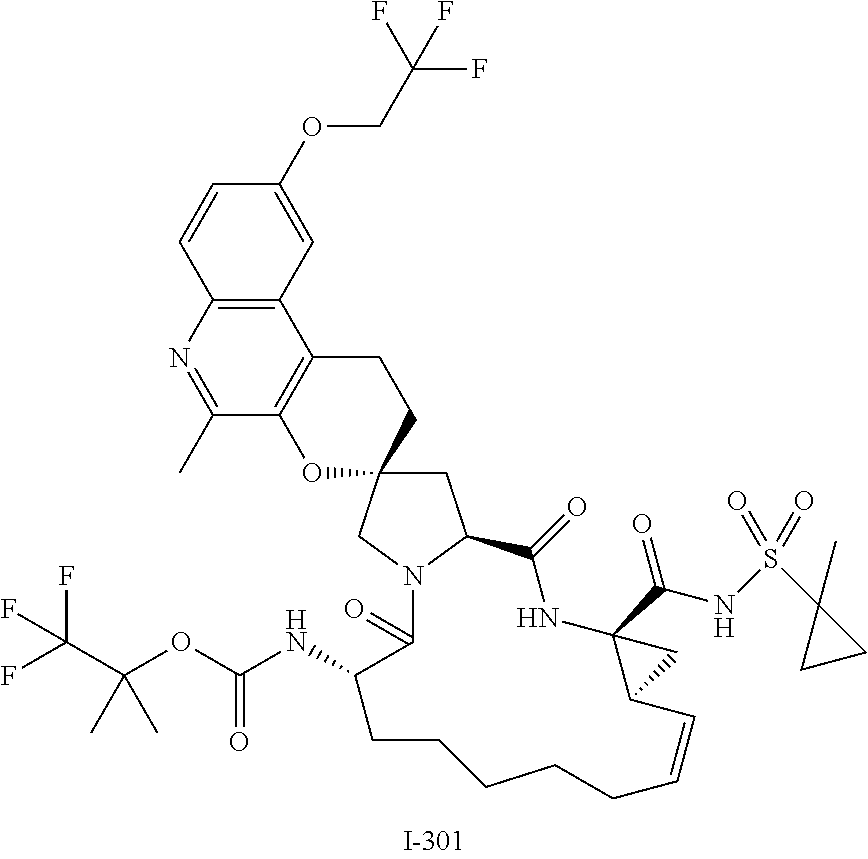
C1C2(CN3C1C(=O)NC1(C(NS(=O)(C4(C)CC4)=O)=O)C(C=CCCCCCC(NC(OC(C(F)(F)F)(C)C)=O)C3=O)C1)CCC1=C(O2)C(C)=NC2=C1C=C(OCC(F)(F)F)C=C2
